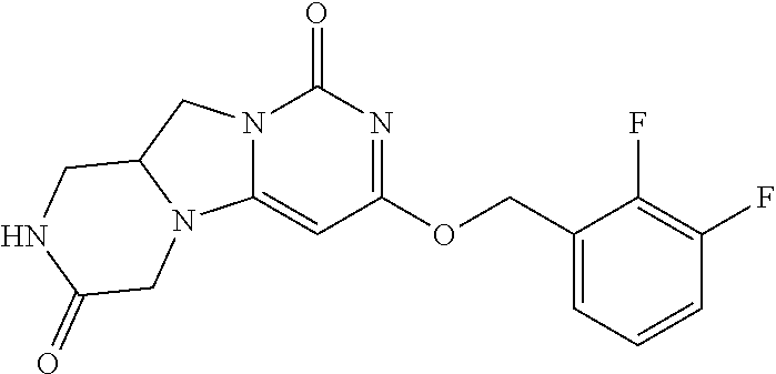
N12C(=CC(OCC3=CC=CC(F)=C3F)=NC1=O)N1C(C2)CNC(=O)C1
